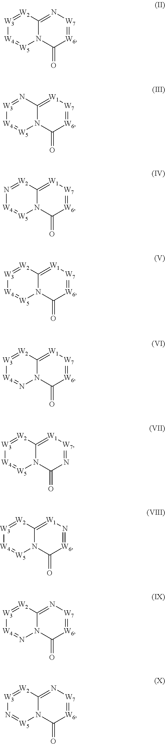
[W3]1=[W2]C2=N[W7]=[W6]C(=O)N2[W5]=[W4]1.[W3]1=NC2=[W1][W7]=[W6]C(=O)N2[W5]=[W4]1.N1=[W2]C2=[W1][W7]=[W6]C(=O)N2[W5]=[W4]1.[W3]1=[W2]C2=[W1][W7]=[W6]C(=O)N2[W5]=[W4]1.[W3]1=[W2]C2=[W1][W7]=[W6]C(=O)N2N=[W4]1.[W3]1=[W2]C2=[W1][W7]=NC(=O)N2[W5]=[W4]1.[W3]1=[W2]C2=[W1]N=[W6]C(=O)N2[W5]=[W4]1.[W3]1=[W2]C2=N[W7]=[W6]C(=O)N2N=[W4]1.[W3]1=[W2]C2=N[W7]=[W6]C(=O)N2[W5]=N1
